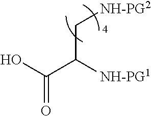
OC(C([NH-PG1])C[NH-PG2])=O
